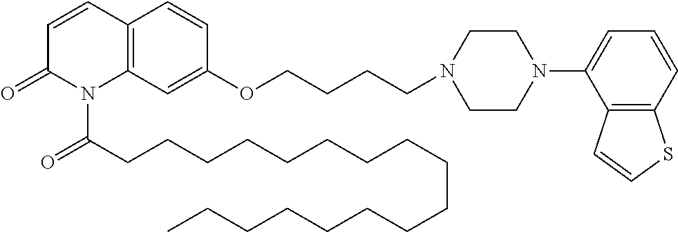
C12=C(C=C(OCCCCN3CCN(C4=CC=CC5=C4C=CS5)CC3)C=C1)N(C(CCCCCCCCCCCCCCCCC)=O)C(=O)C=C2
